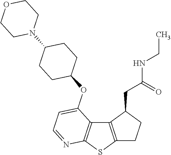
C12=C(SC3=C1C(OC1CCC(N4CCOCC4)CC1)=CC=N3)CCC2CC(=O)NCC
